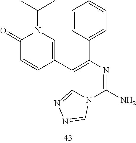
C1(=O)C=CC(C2=C(C3=CC=CC=C3)N=C(N)N3C2=NN=C3)=CN1C(C)C
